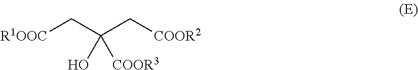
[R1OOC]CC(C[COOR2])([COOR3])O
